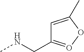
C1=C(C)OO=C1CNC
